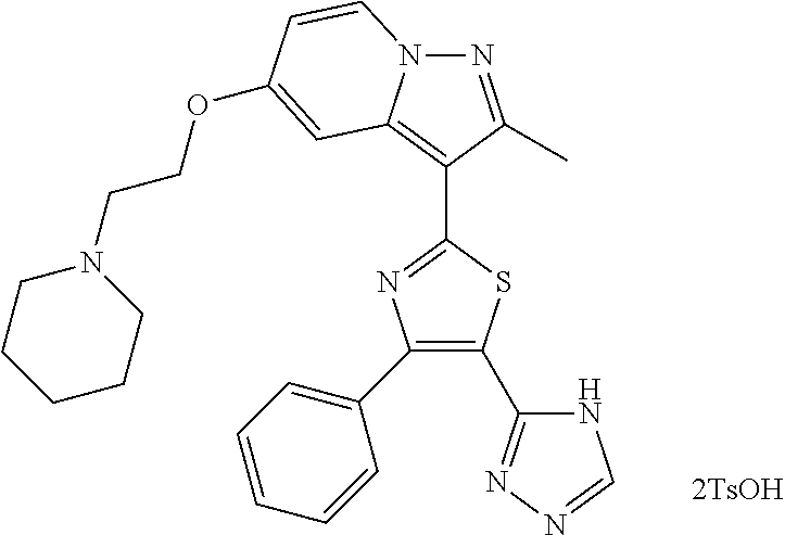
[2TsOH].C1(C2=CC=CC=C2)=C(C2=NN=CN2)SC(C2=C3N(N=C2C)C=CC(OCCN2CCCCC2)=C3)=N1
